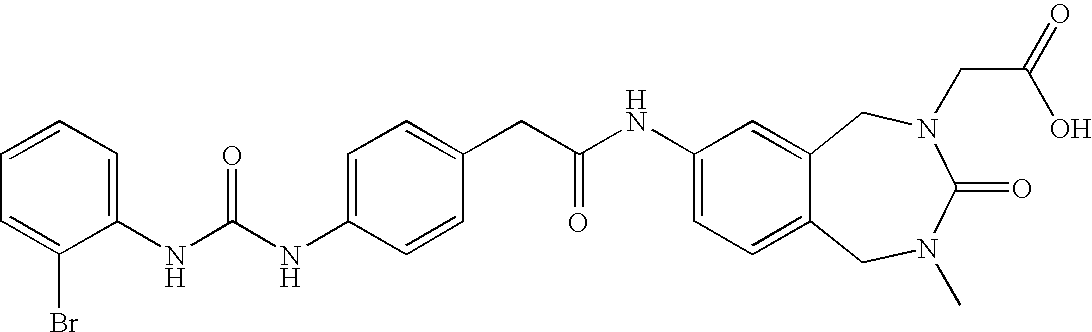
C1(NC(NC2=CC=C(CC(NC3=CC=C4C(=C3)CN(CC(=O)O)C(=O)N(C)C4)=O)C=C2)=O)=CC=CC=C1Br
